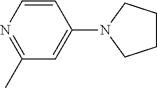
C1CCN(C2=CC(C)=NC=C2)C1
